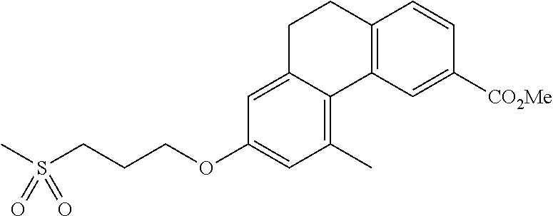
C1(OCCCS(C)(=O)=O)=CC(C)=C2C(=C1)CCC1=C2C=C([CO2Me])C=C1
